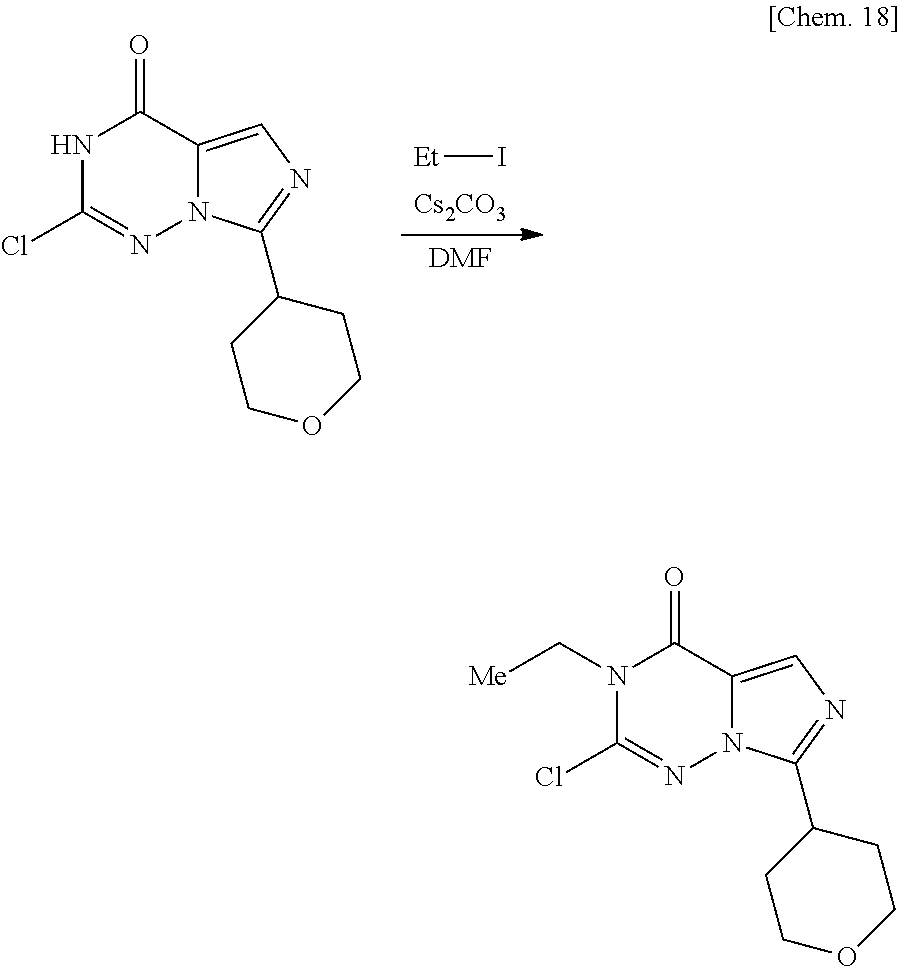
N1C(Cl)=NN2C(=CN=C2C2CCOCC2)C1=O.[Cs2CO3].[Et]I.[DMF].N1(C[Me])C(Cl)=NN2C(=CN=C2C2CCOCC2)C1=O
